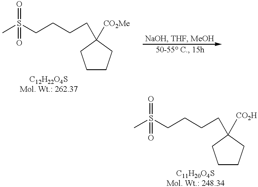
C1CCC([CO2H])(CCCCS(=O)(=O)C)C1.C1CCC([CO2Me])(CCCCS(C)(=O)=O)C1
